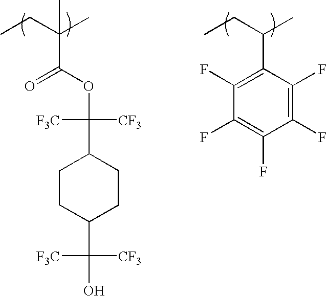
CCC(C)C1=C(F)C(F)=C(F)C(F)=C1F.CCC(C)(C(OC(C1CCC(C(O)([CF3])[F3C])CC1)([CF3])[F3C])=O)C
